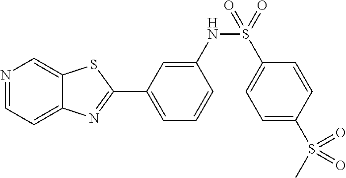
N1=CC=C2C(=C1)SC(C1=CC=CC(NS(=O)(C3=CC=C(S(C)(=O)=O)C=C3)=O)=C1)=N2
